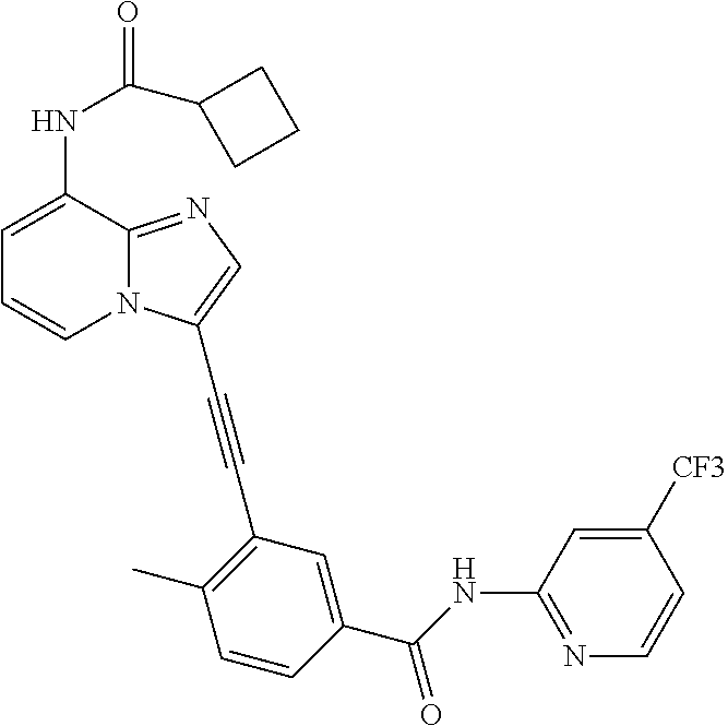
C1=C(NC(=O)C2CCC2)C2=NC=C(C#CC3=C(C)C=CC(C(NC4=NC=CC([CF3])=C4)=O)=C3)N2C=C1
